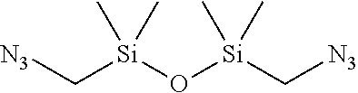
[Si](C[N3])(O[Si](C[N3])(C)C)(C)C
